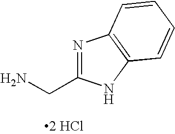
N1=C(CN)NC2=C1C=CC=C2.[2 HCl]
